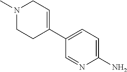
N1(C)CCC(C2=CC=C(N)N=C2)=CC1
